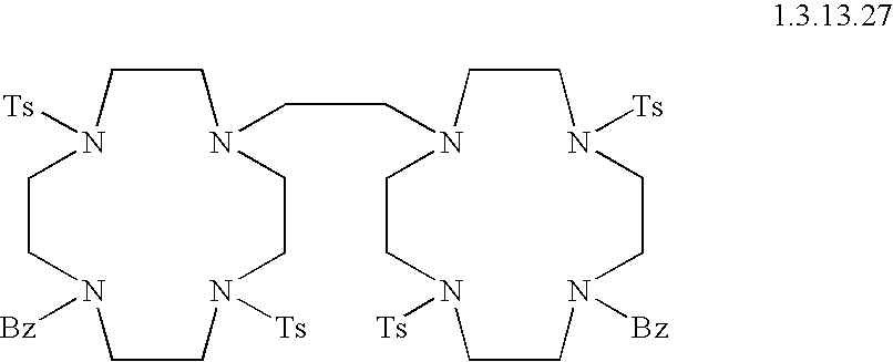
C1CN([Bz])CCN([Ts])CCN(CCN2CCN([Ts])CCN([Bz])CCN([Ts])CC2)CCN1[Ts]
